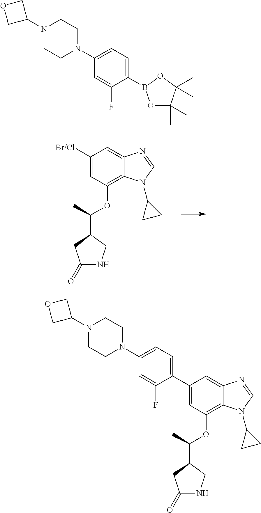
C1(=O)NCC(C(C)OC2=C3C(=CC([Br/Cl])=C2)N=CN3C2CC2)C1.N1(C2COC2)CCN(C2=CC=C(B3OC(C)(C)C(C)(C)O3)C(F)=C2)CC1.C1(=O)NCC(C(C)OC2=C3C(=CC(C4=CC=C(N5CCN(C6COC6)CC5)C=C4F)=C2)N=CN3C2CC2)C1
